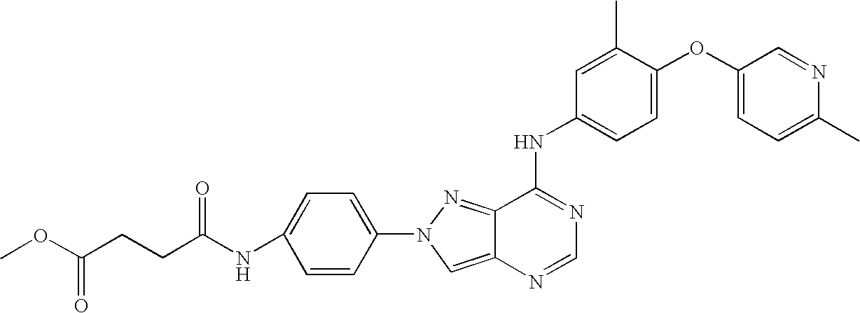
C12=CN(C3=CC=C(NC(CCC(OC)=O)=O)C=C3)N=C1C(NC1=CC=C(OC3=CC=C(C)N=C3)C(C)=C1)=NC=N2
